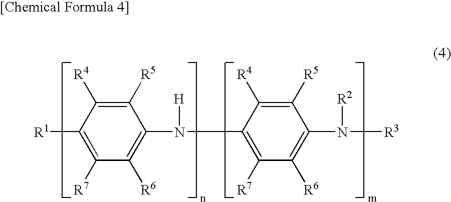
C1([R5])=C([R4])C([R1])=C([R7])C([R6])=C1N(C1=C([R7])C([R6])=C(N([R3])[R2])C([R5])=C1[R4])[H]
